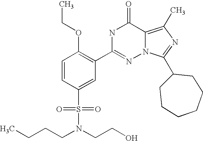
C1=CC(S(N(CCCC)CCO)(=O)=O)=CC(C2=NN3C(=C(C)N=C3C3CCCCCC3)C(=O)N2)=C1OCC
